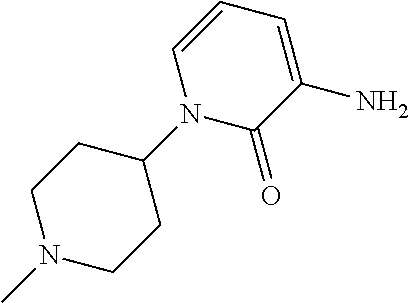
C1(N2C(=O)C(N)=CC=C2)CCN(C)CC1
